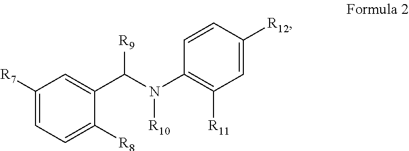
C1([R8])=CC=C([R7])C=C1C(N(C1=C([R11])C=C([R12])C=C1)[R10])[R9]
